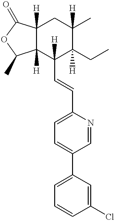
C12([H])C([H])(C(C=CC3=CC=C(C4=CC=CC(Cl)=C4)C=N3)([H])C(CC)([H])C(C)([H])C1)C(C)OC2=O
